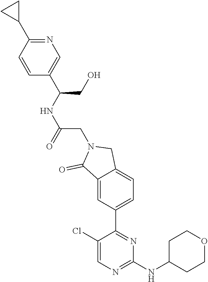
C1=CC(C2CC2)=NC=C1C(CO)NC(CN1C(=O)C2=CC(C3=NC(NC4CCOCC4)=NC=C3Cl)=CC=C2C1)=O
